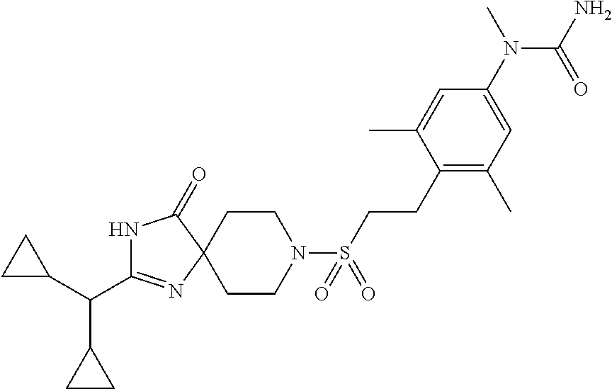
N1C(C(C2CC2)C2CC2)=NC2(C1=O)CCN(S(CCC1=C(C)C=C(N(C)C(=O)N)C=C1C)(=O)=O)CC2
